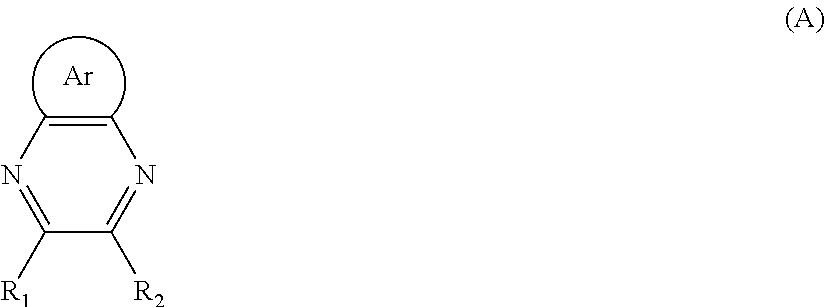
C1=CN=C([R1])C([R2])=N1.[Ar]
